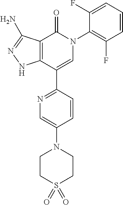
C12=C(C(C3=NC=C(N4CCS(=O)(=O)CC4)C=C3)=CN(C3=C(F)C=CC=C3F)C1=O)NN=C2N
